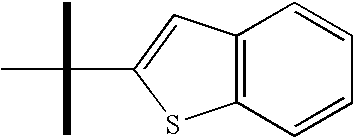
C12=C(C=CC=C1)SC(C(C)(C)C)=C2
